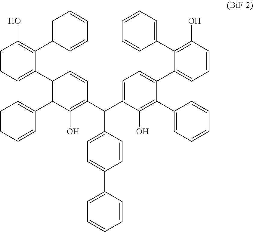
C1=CC=C(C2=C(C3=CC=CC=C3)C(O)=C(C(C3=CC=C(C4=CC=CC=C4)C=C3)C3=CC=C(C4=CC=CC(O)=C4C4=CC=CC=C4)C(C4=CC=CC=C4)=C3O)C=C2)C(C2=CC=CC=C2)=C1O
